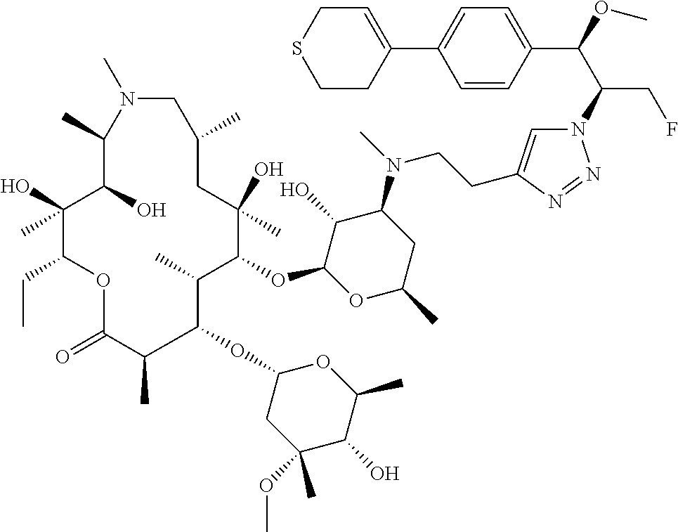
N1=NN(C(C(C2=CC=C(C3=CCSCC3)C=C2)OC)CF)C=C1CCN(C1C(O)C(OC2C(C)C(OC3CC(OC)(C)C(O)C(C)O3)C(C)C(=O)OC(CC)C(O)(C)C(O)C(C)N(C)CC(C)CC2(O)C)OC(C)C1)C
